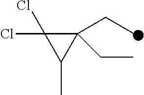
C1(CC)(CC)C(Cl)(Cl)C1C
